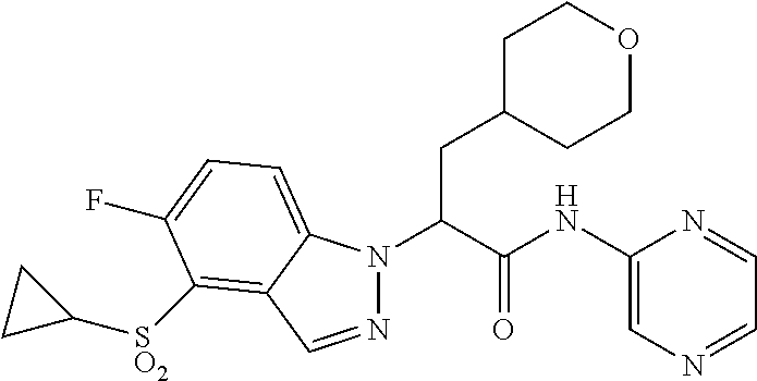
N1(C(C(NC2=CN=CC=N2)=O)CC2CCOCC2)N=CC2=C([SO2]C3CC3)C(F)=CC=C12
